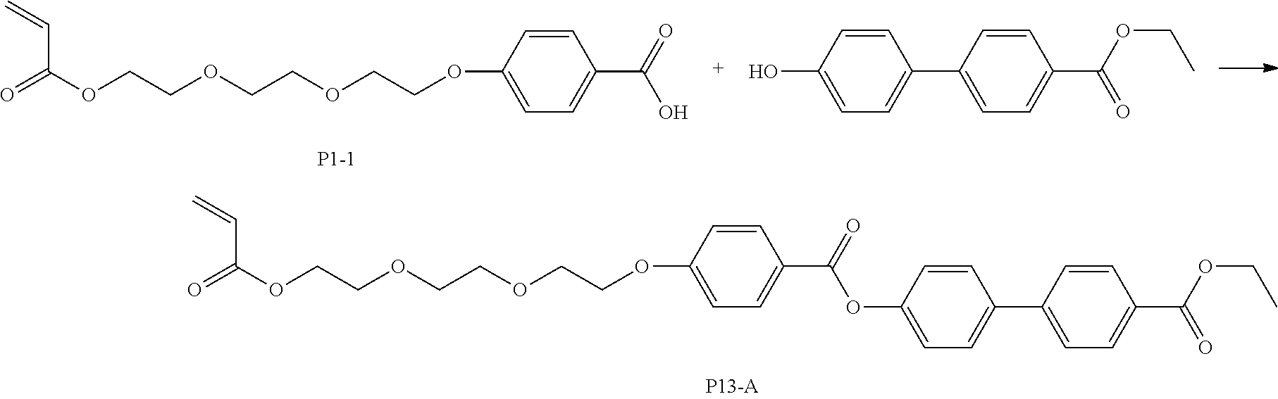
C=CC(OCCOCCOCCOC1=CC=C(C(=O)OC2=CC=C(C3=CC=C(C(OCC)=O)C=C3)C=C2)C=C1)=O.C=CC(OCCOCCOCCOC1=CC=C(C(=O)O)C=C1)=O.C1=CC(O)=CC=C1C1=CC=C(C(OCC)=O)C=C1
